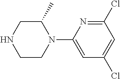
C1C(C)N(C2=CC(Cl)=CC(Cl)=N2)CCN1
